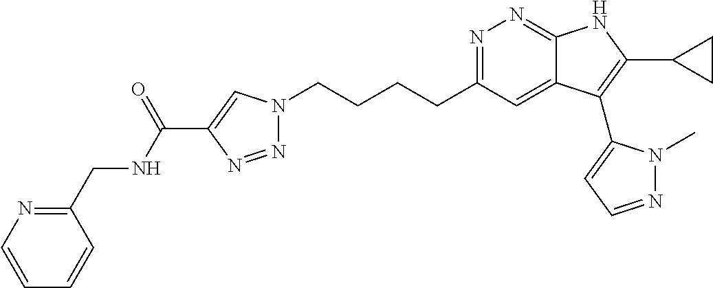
N1=C(CCCCN2N=NC(C(NCC3=NC=CC=C3)=O)=C2)C=C2C(=N1)NC(C1CC1)=C2C1=CC=NN1C
